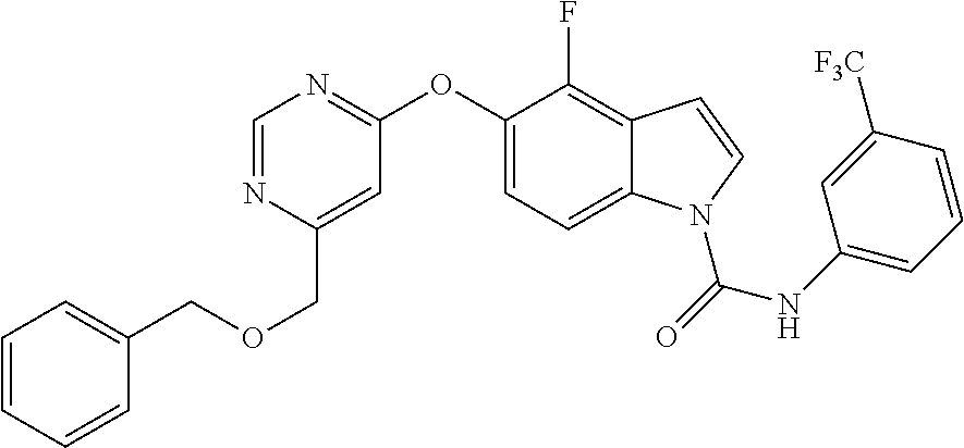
C1=CC=CC(COCC2=CC(OC3=CC=C4C(=C3F)C=CN4C(=O)NC3=CC=CC([F3C])=C3)=NC=N2)=C1
